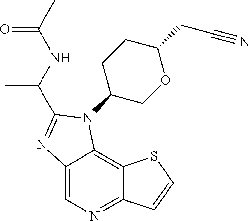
C12=CN=C3C(=C1N(C1CCC(CC#N)OC1)C(C(NC(C)=O)C)=N2)SC=C3
